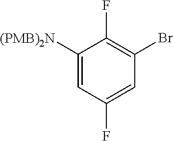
C1([(PMB)2N])=CC(F)=CC(Br)=C1F
